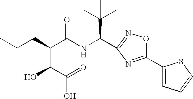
CC(CC(C(NC(C(C)(C)C)C1=NOC(C2=CC=CS2)=N1)=O)C(O)C(=O)O)C
